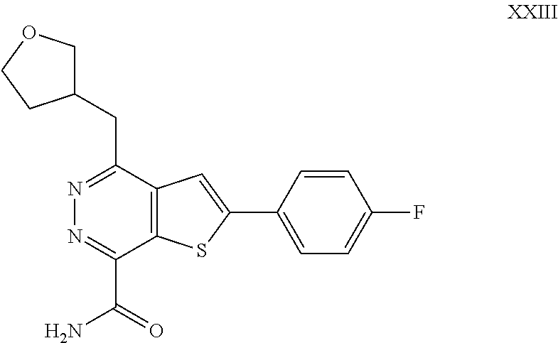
C1(CC2=NN=C(C(N)=O)C3=C2C=C(C2=CC=C(F)C=C2)S3)COCC1
